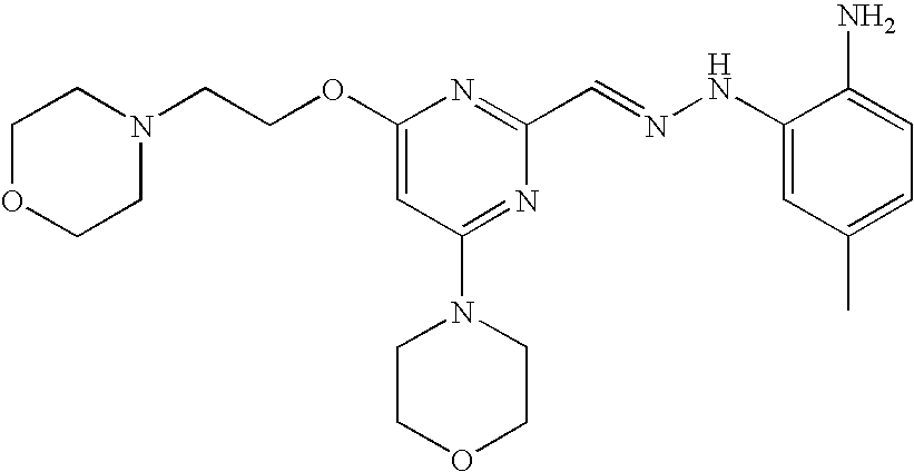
C(COC1=CC(N2CCOCC2)=NC(C=NNC2=CC(C)=CC=C2N)=N1)N1CCOCC1
